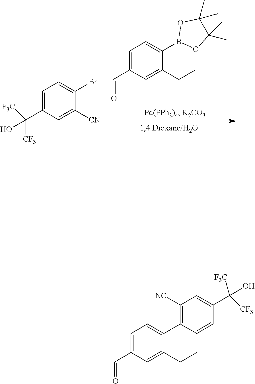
C1=C(C=O)C=C(CC)C(B2OC(C)(C)C(C)(C)O2)=C1.C1=C(C([F3C])([CF3])O)C=C([CN])C(Br)=C1.C1=C(C=O)C=C(CC)C(C2=C([NC])C=C(C([CF3])(O)[F3C])C=C2)=C1
